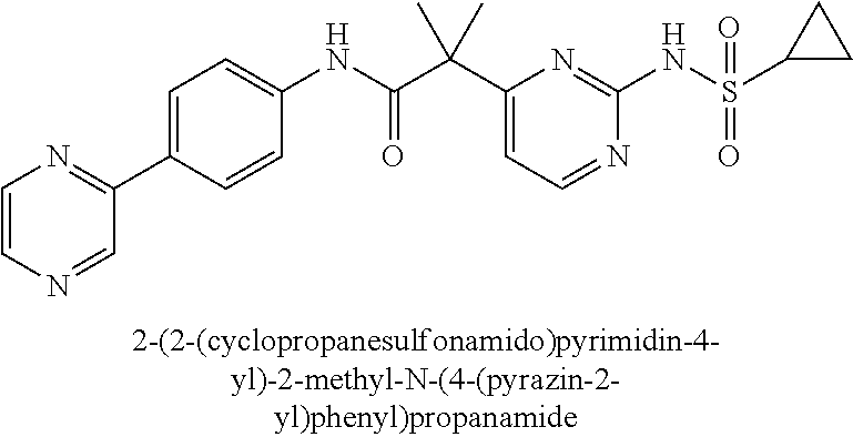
C1(NC(=O)C(C2=CC=NC(NS(=O)(=O)C3CC3)=N2)(C)C)=CC=C(C2=NC=CN=C2)C=C1
